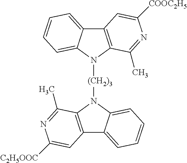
C12=C(N([(CH2)3]N3C4=C(C5=CC=CC=C35)C=C([C2H5OOC])N=C4C)C3=CC=CC=C13)C(C)=NC([COOC2H5])=C2
